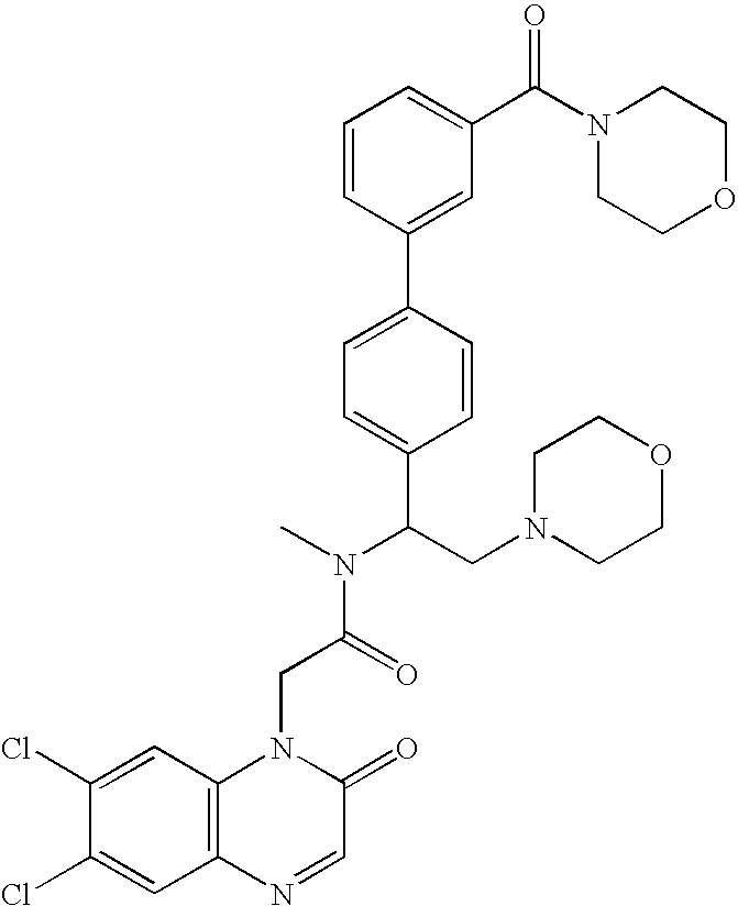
C(C(N(C)C(CN1CCOCC1)C1=CC=C(C2=CC(C(=O)N3CCOCC3)=CC=C2)C=C1)=O)N1C2=C(C=C(Cl)C(Cl)=C2)N=CC1=O
